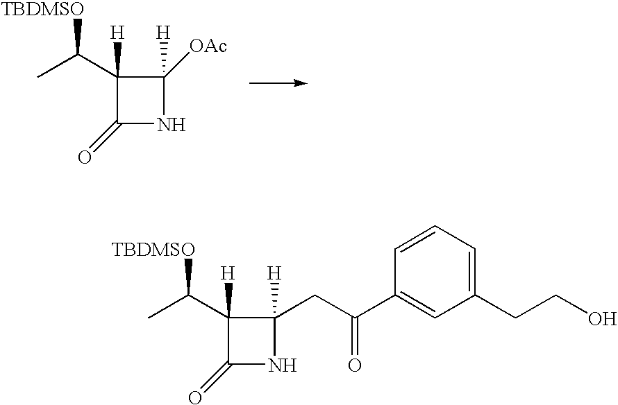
C1([H])(C([TBDMSO])C)C(=O)NC1([H])[OAc].C1([H])(C([TBDMSO])C)C(=O)NC1([H])CC(C1=CC(CCO)=CC=C1)=O
